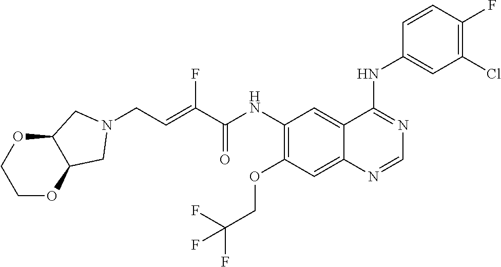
C(NC1=C(OCC(F)(F)F)C=C2C(=C1)C(NC1=CC(Cl)=C(F)C=C1)=NC=N2)(=O)C(=CCN1CC2OCCOC2C1)F
